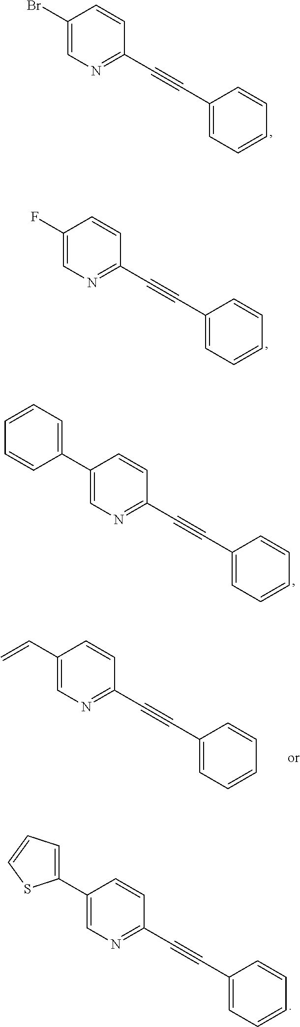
C1(Br)=CN=C(C#CC2=CC=CC=C2)C=C1.C1(F)=CN=C(C#CC2=CC=CC=C2)C=C1.C1(C2=CC=CC=C2)=CN=C(C#CC2=CC=CC=C2)C=C1.C1(C2=CC=CS2)=CN=C(C#CC2=CC=CC=C2)C=C1.C1(C=C)=CN=C(C#CC2=CC=CC=C2)C=C1
